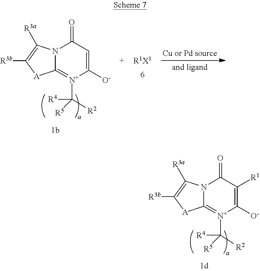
C12=[N+](C([R4])([R5])[R2])C([O-])=C([R1])C(=O)N1C([R3a])=C([R3b])[A]2.[R1X1].C12=[N+](C([R4])([R5])[R2])C([O-])=CC(=O)N1C([R3a])=C([R3b])[A]2
